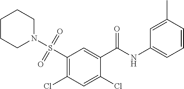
C1(S(=O)(=O)N2CCCCC2)=C(Cl)C=C(Cl)C(C(NC2=CC=CC(C)=C2)=O)=C1
